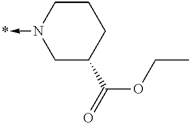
N1(->*)CC(C(=O)OCC)CCC1
